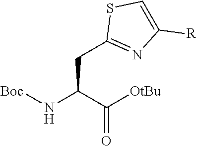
[Boc]NC(C([OtBu])=O)CC1=NC([R])=CS1
